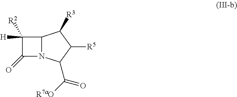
C12N(C(C([R7aO])=O)C([R5])C1[R3])C(=O)C2([H])[R2]
